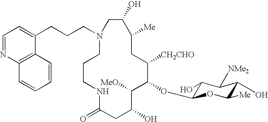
N1(CCCC2=CC=NC3=C2C=CC=C3)CCCNC(=O)CC(O)C([MeO])C(OC2C(O)C([NMe2])C(O)C([Me])O2)C([CH2CHO])CC([Me])C(O)C1
